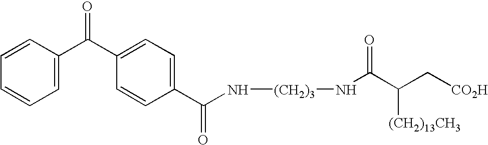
C1=C(C(C2=CC=C(C(N[(CH2)3]NC(C(C[CO2H])[(CH2)13CH3])=O)=O)C=C2)=O)C=CC=C1
